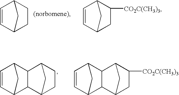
C1=CC2CCC1C2.C1=CC2CC([CO2C(CH3)3])C1C2.C1=CC2CC1C1C2C2CCC1C2.C12C(C3CC([CO2C(CH3)3])C1C3)C1C=CC2C1
